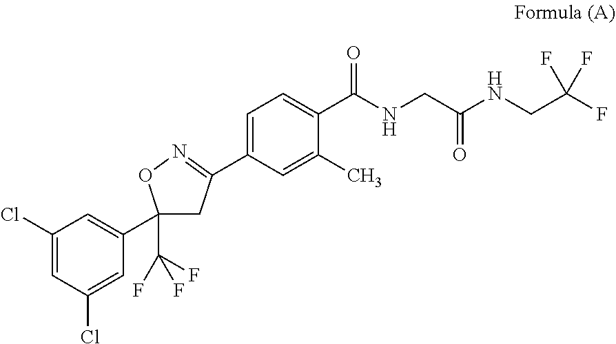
C1(Cl)=CC(Cl)=CC(C2(C(F)(F)F)CC(C3=CC=C(C(NCC(=O)NCC(F)(F)F)=O)C(C)=C3)=NO2)=C1
